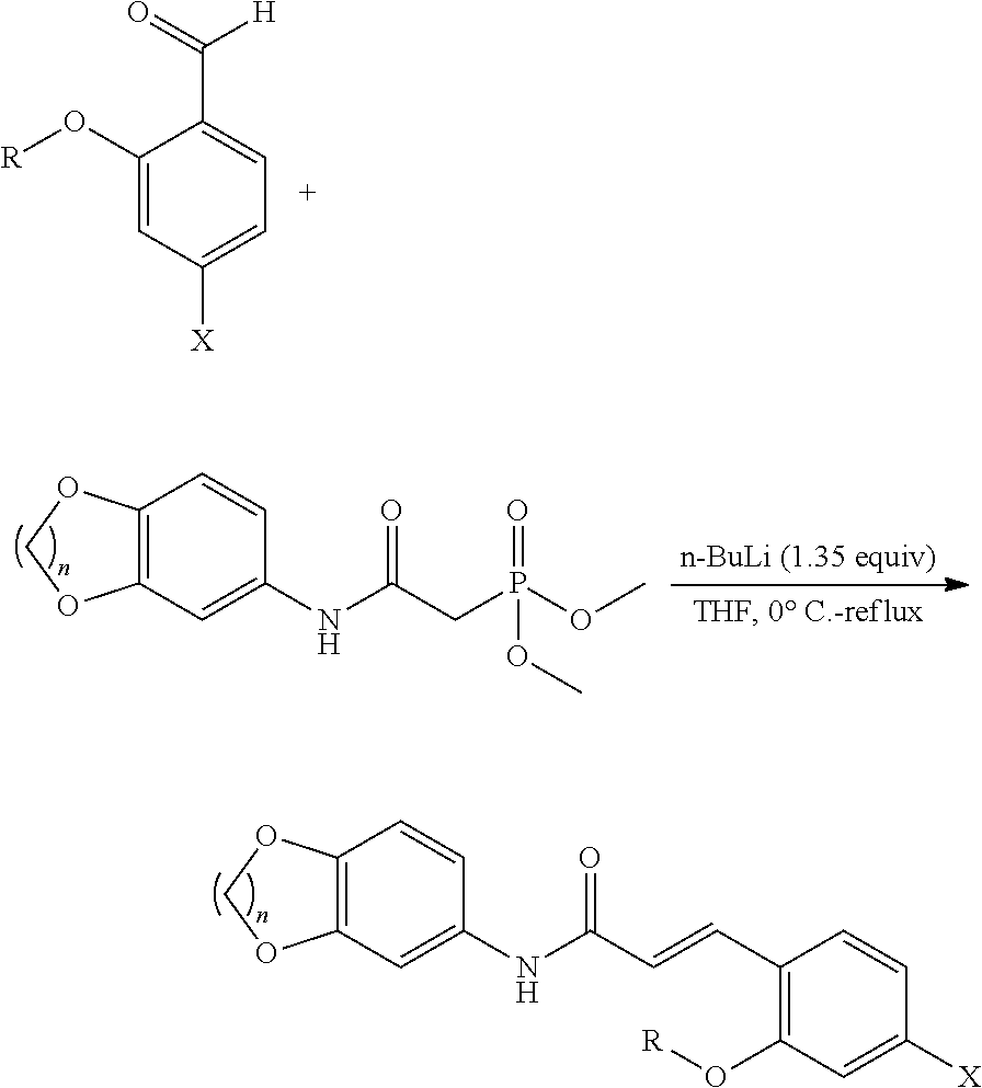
C12=C(C=C(NC(=O)C=CC3=C(O[R])C=C([X])C=C3)C=C1)OCO2.[R]OC1=CC([X])=CC=C1C(=O)[H].C12=C(C=C(NC(=O)CP(OC)(=O)OC)C=C1)OCO2
